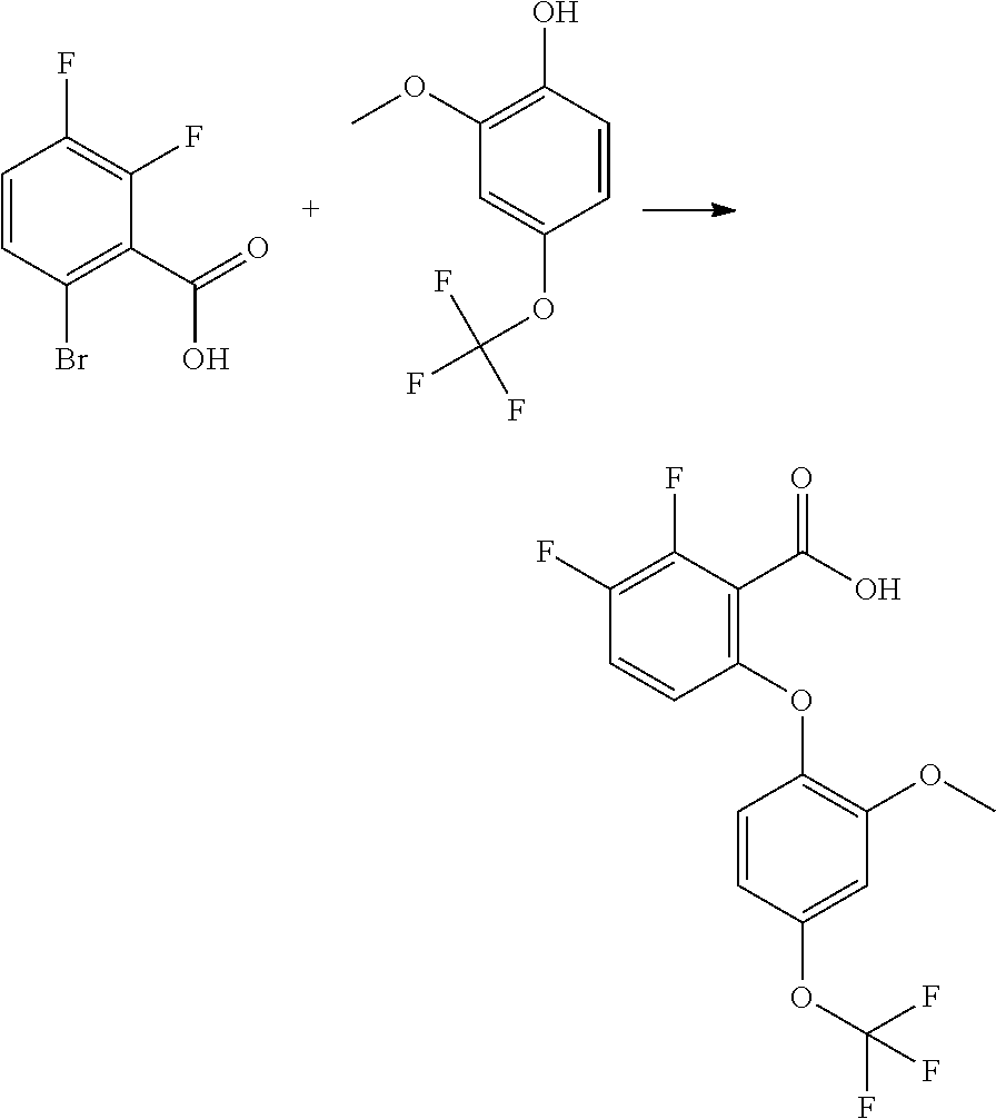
C1=CC(Br)=C(C(=O)O)C(F)=C1F.C1=CC(O)=C(OC)C=C1OC(F)(F)F.C1=C(OC(F)(F)F)C=CC(OC2=C(C(O)=O)C(F)=C(F)C=C2)=C1OC
